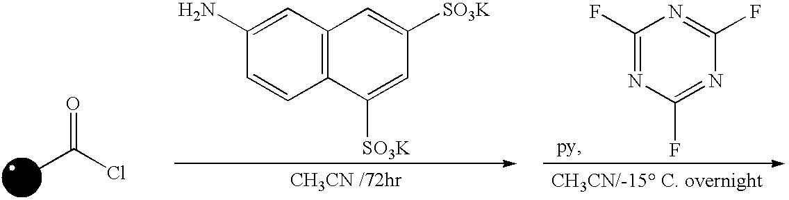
O=C(Cl)C.C12=C(C=C(N)C=C1)C=C([SO3K])C=C2[SO3K].C1(F)=NC(F)=NC(F)=N1
